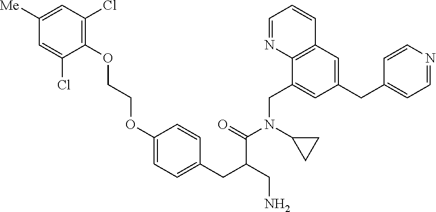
C1=C([Me])C=C(Cl)C(OCCOC2=CC=C(CC(CN)C(=O)N(C3CC3)CC3=CC(CC4=CC=NC=C4)=CC4=C3N=CC=C4)C=C2)=C1Cl
